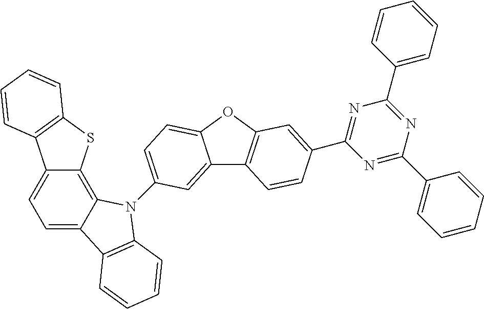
C12=CC(N3C4=C5C(=CC=C4C4=C3C=CC=C4)C3=C(C=CC=C3)S5)=CC=C1OC1=C2C=CC(C2=NC(C3=CC=CC=C3)=NC(C3=CC=CC=C3)=N2)=C1
